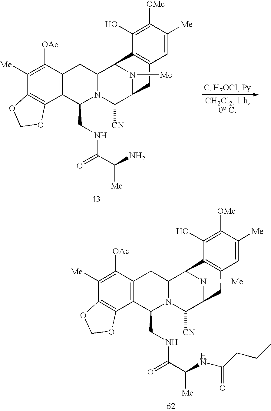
N1([Me])C2C([CN])N3C(CNC(C(N)[Me])=O)C4=C(C([OAc])=C([Me])C5=C4OCO5)CC3C1C1=C(C2)C=C([Me])C([OMe])=C1O.N1([Me])C2C([CN])N3C(CNC(C(NC(CCC)=O)[Me])=O)C4=C(C([OAc])=C([Me])C5=C4OCO5)CC3C1C1=C(C2)C=C([Me])C([OMe])=C1O
